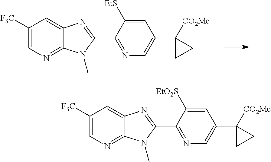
C1([F3C])=CN=C2C(=C1)N=C(C1=NC=C(C3([CO2Me])CC3)C=C1[EtS])N2C.C1([F3C])=CN=C2C(=C1)N=C(C1=NC=C(C3([CO2Me])CC3)C=C1[EtO2S])N2C
